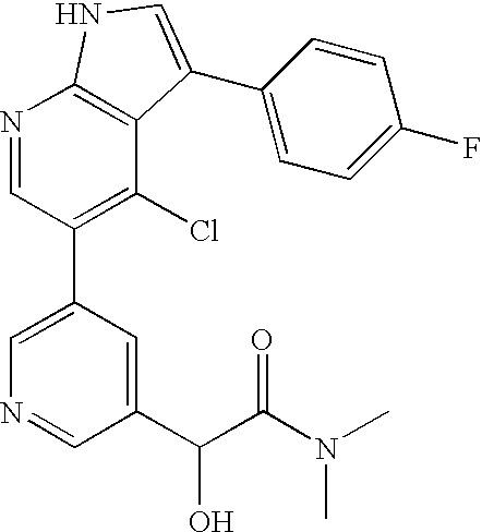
N1=CC(C2=CN=CC(C(C(N(C)C)=O)O)=C2)=C(Cl)C2=C1NC=C2C1=CC=C(F)C=C1
